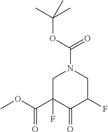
C1C(F)(C(OC)=O)C(=O)C(F)CN1C(OC(C)(C)C)=O
